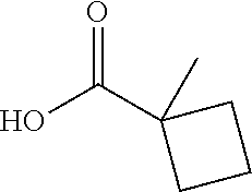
OC(=O)C1(C)CCC1
